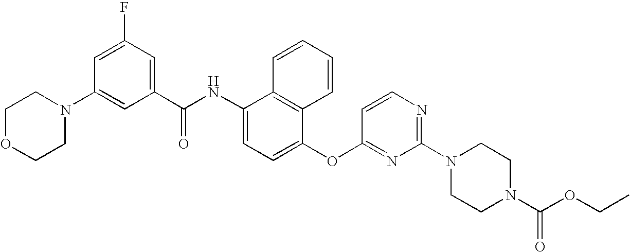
C1OCCN(C2=CC(C(NC3=CC=C(OC4=NC(N5CCN(C(OCC)=O)CC5)=NC=C4)C4=C3C=CC=C4)=O)=CC(F)=C2)C1
